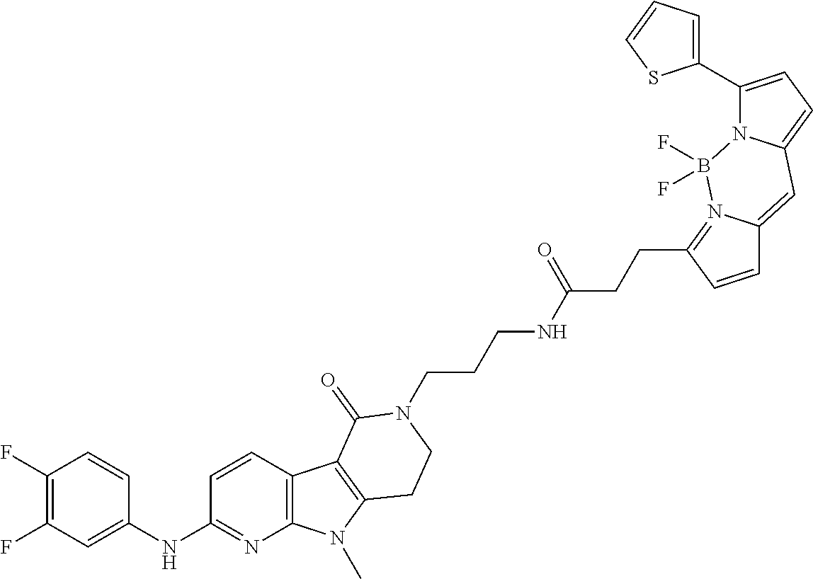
C1(F)=C(F)C=C(NC2=NC3=C(C=C2)C2=C(N3C)CCN(CCCNC(CCC3=N4C(=CC5=CC=C(C6=CC=CS6)N5B4(F)F)C=C3)=O)C2=O)C=C1
